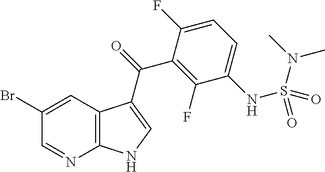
C12=C(C=C(Br)C=N1)C(C(=O)C1=C(F)C(NS(N(C)C)(=O)=O)=CC=C1F)=CN2
